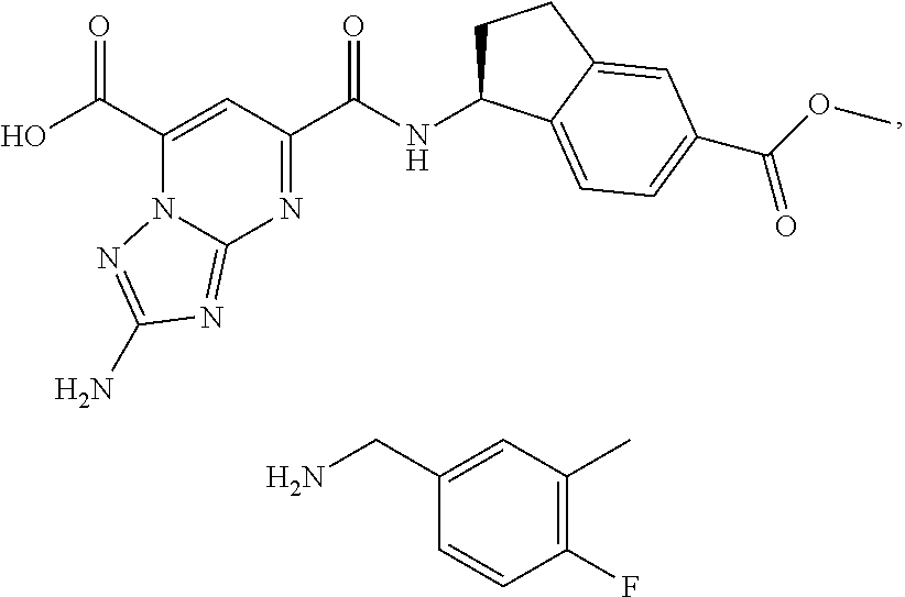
C1(C(=O)O)=CC(C(=O)NC2CCC3=CC(C(=O)OC)=CC=C23)=NC2=NC(N)=NN12.C1(CN)=CC(C)=C(F)C=C1
